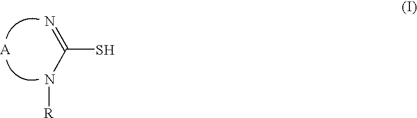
C(S)(=N)N[R]
